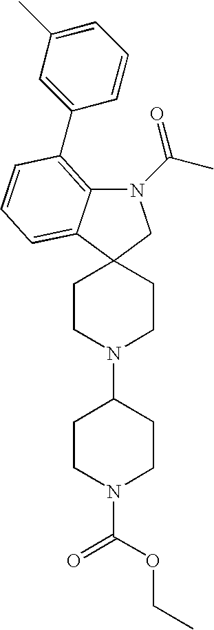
C1CN(C2CCN(C(=O)OCC)CC2)CCC12C1=CC=CC(C3=CC(C)=CC=C3)=C1N(C(C)=O)C2
